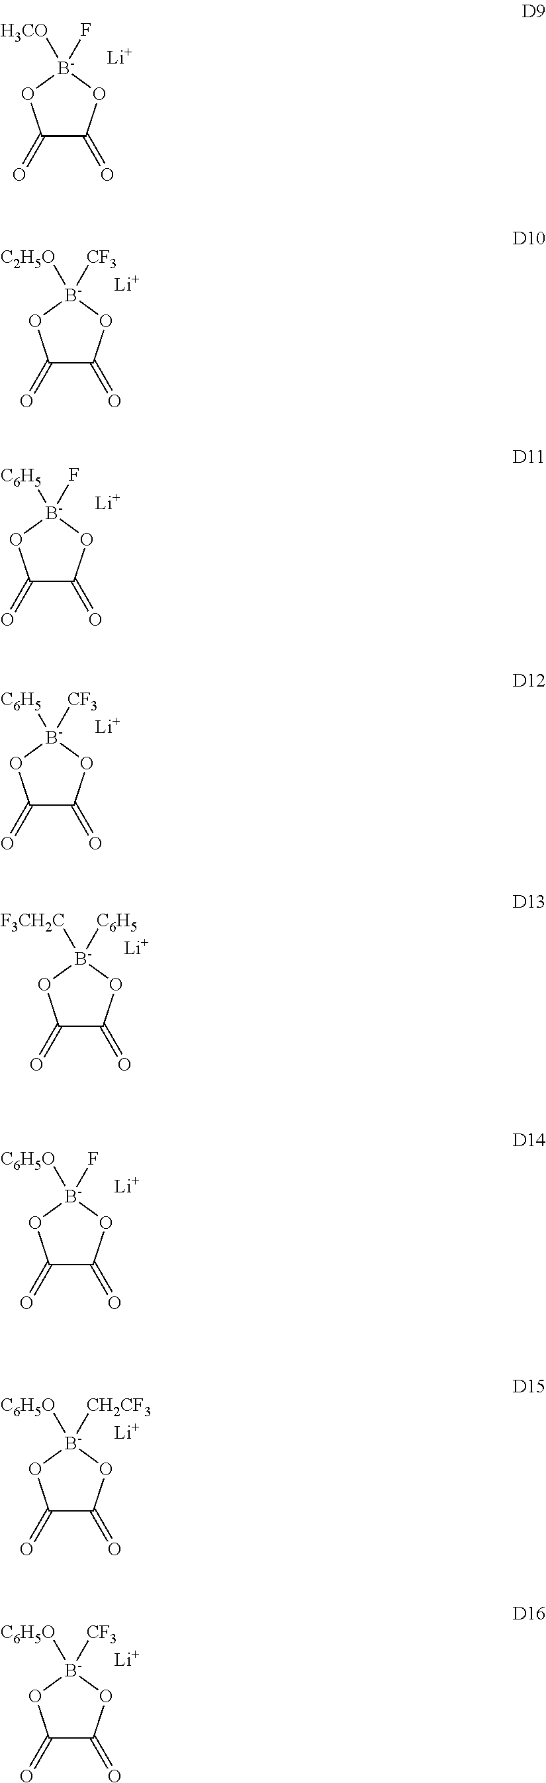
C1(=O)C(=O)O[B-](F)([H3CO])O1.[Li].C1(=O)C(=O)O[B-]([CF3])([C2H5O])O1.[Li].C1(=O)C(=O)O[B-](F)([C6H5])O1.[Li].C1(=O)C(=O)O[B-]([CF3])([C6H5])O1.[Li].C1(=O)C(=O)O[B-]([C6H5])([F3CH2C])O1.[Li].C1(=O)C(=O)O[B-](F)([C6H5O])O1.[Li].C1(=O)C(=O)O[B-]([CH2CF3])([C6H5O])O1.[Li].C1(=O)C(=O)O[B-]([CF3])([C6H5O])O1.[Li]
